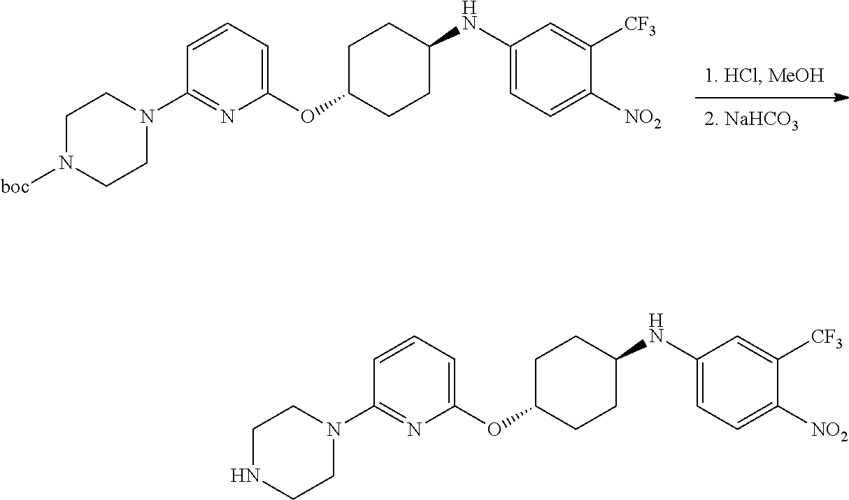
C1C(OC2=CC=CC(N3CCNCC3)=N2)CCC(NC2=CC=C([NO2])C([CF3])=C2)C1.C1C(OC2=CC=CC(N3CCN([boc])CC3)=N2)CCC(NC2=CC=C([NO2])C([CF3])=C2)C1
